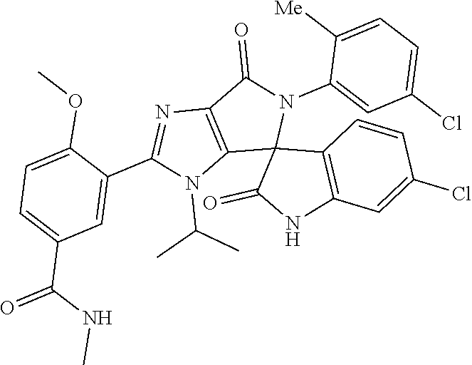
C12=C(C(=O)N(C3=CC(Cl)=CC=C3[Me])C13C(=O)NC1=C3C=CC(Cl)=C1)N=C(C1=CC(C(=O)NC)=CC=C1OC)N2C(C)C
